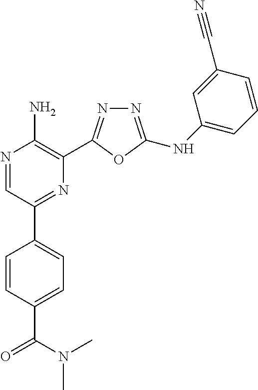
N1=C(NC2=CC=CC(C#N)=C2)OC(C2=C(N)N=CC(C3=CC=C(C(N(C)C)=O)C=C3)=N2)=N1
